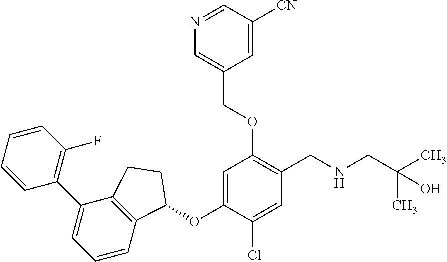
C1=CC=CC(F)=C1C1=CC=CC2=C1CCC2OC1=CC(OCC2=CN=CC([CN])=C2)=C(CNCC(C)(C)O)C=C1Cl
